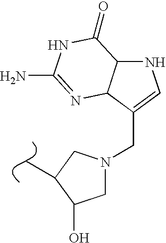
N1C2C(C(CN3CC(O)C(C)C3)=C1)N=C(N)NC2=O
